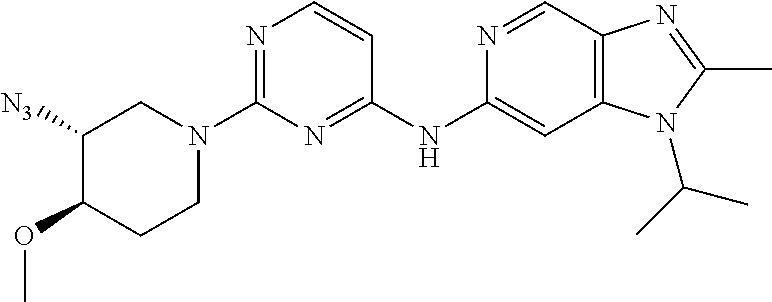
C1(NC2=NC(N3CC([N3])C(OC)CC3)=NC=C2)=CC2=C(C=N1)N=C(C)N2C(C)C
